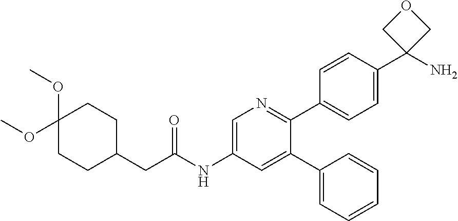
C1CC(CC(NC2=CN=C(C3=CC=C(C4(N)COC4)C=C3)C(C3=CC=CC=C3)=C2)=O)CCC1(OC)OC
